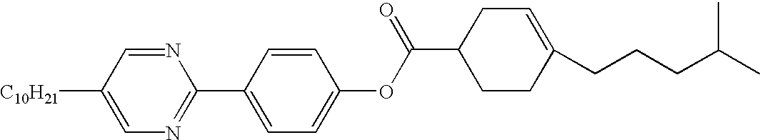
[C10H21]C1=CN=C(C2=CC=C(OC(C3CCC(CCCC(C)C)=CC3)=O)C=C2)N=C1
